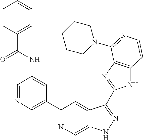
C1=NC=C(C2=NC=C3C(=C2)C(C2=NC4=C(N2)C=CN=C4N2CCCCC2)=NN3)C=C1NC(=O)C1=CC=CC=C1
